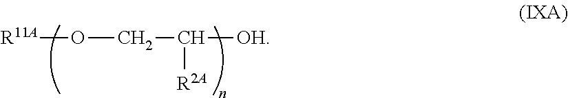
[R11A]OCC([OH])[R2A]
